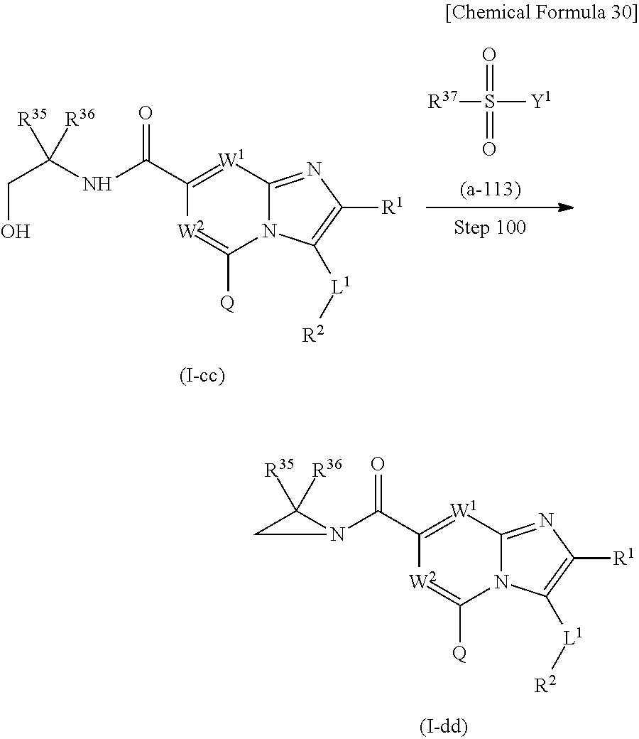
N12C(=NC([R1])=C1[L1][R2])[W1]=C(C(NC(CO)([R35])[R36])=O)[W2]=C2[Q].[R37]S([Y1])(=O)=O.N12C(=NC([R1])=C1[L1][R2])[W1]=C(C(=O)N1C([R35])([R36])C1)[W2]=C2[Q]
